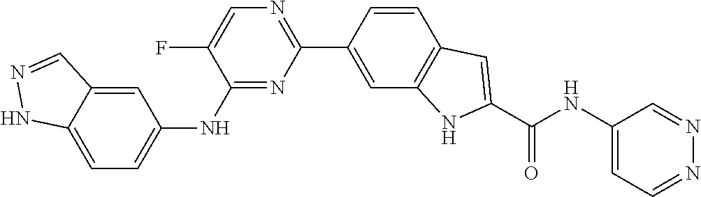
C1(NC2=CC=C3C(=C2)C=NN3)=NC(C2=CC3=C(C=C2)C=C(C(NC2=CC=NN=C2)=O)N3)=NC=C1F
